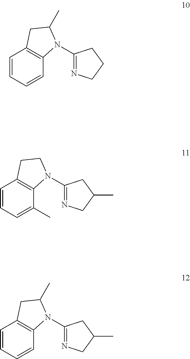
C1=CC=CC2=C1CC(C)N2C1=NCCC1.C1=CC=C(C)C2=C1CCN2C1=NCC(C)C1.C1=CC=CC2=C1CC(C)N2C1=NCC(C)C1
